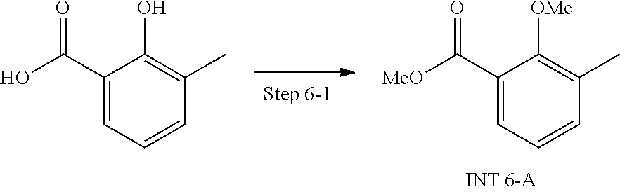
C1(C([MeO])=O)=CC=CC(C)=C1[OMe].C1(C(O)=O)=CC=CC(C)=C1O
